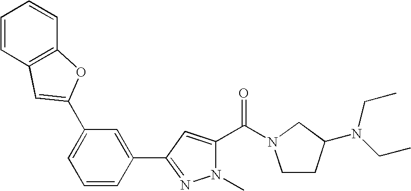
C1(C2=CC3=C(C=CC=C3)O2)=CC=CC(C2=NN(C)C(C(N3CCC(N(CC)CC)C3)=O)=C2)=C1
